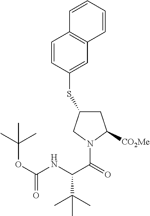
C1=CC(SC2CC([CO2Me])N(C(=O)C(NC(OC(C)(C)C)=O)C(C)(C)C)C2)=CC2=C1C=CC=C2
